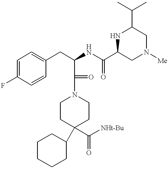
C1=C(F)C=CC(CC(C(=O)N2CCC(C([NHt-Bu])=O)(C3CCCCC3)CC2)NC(C2CN([Me])CC(C(C)C)N2)=O)=C1
